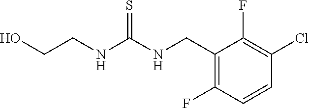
C1(CNC(NCCO)=S)=C(F)C=CC(Cl)=C1F
